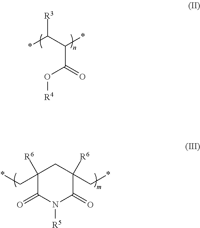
*C(C(*)C(O[R4])=O)[R3].C1(C*)([R6])C(=O)N([R5])C(=O)C(C*)([R6])C1
